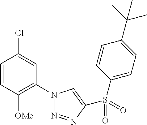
C1=CC([OMe])=C(N2N=NC(S(C3=CC=C(C(C)(C)C)C=C3)(=O)=O)=C2)C=C1Cl
